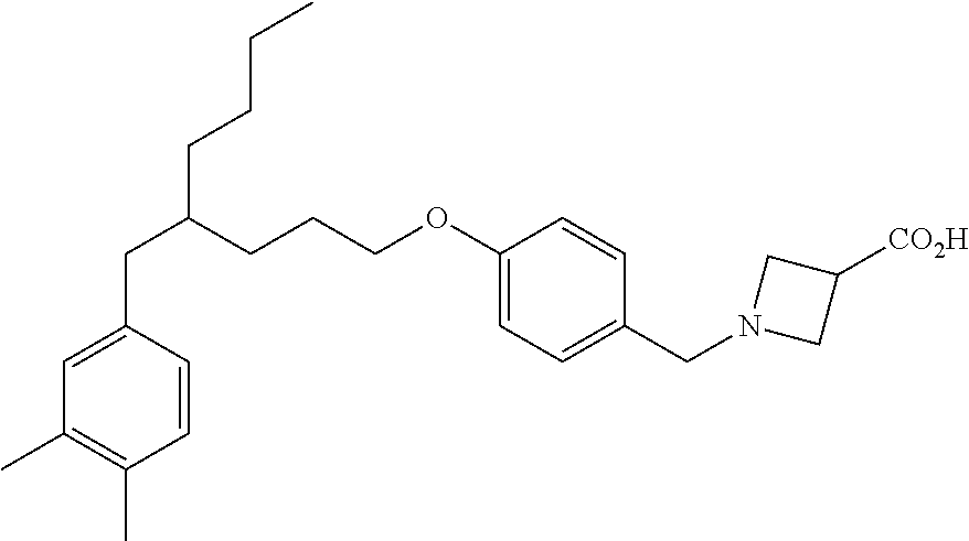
C(C1=CC(C)=C(C)C=C1)C(CCCOC1=CC=C(CN2CC([CO2H])C2)C=C1)CCCC
